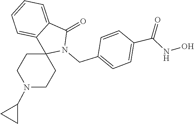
C1=CC=C2C(=C1)C(=O)N(CC1=CC=C(C(NO)=O)C=C1)C21CCN(C2CC2)CC1
